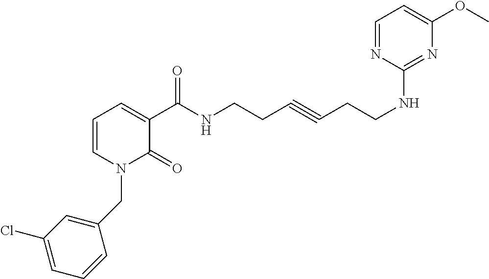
C1(Cl)=CC=CC(CN2C(=O)C(C(NCCC#CCCNC3=NC(OC)=CC=N3)=O)=CC=C2)=C1
